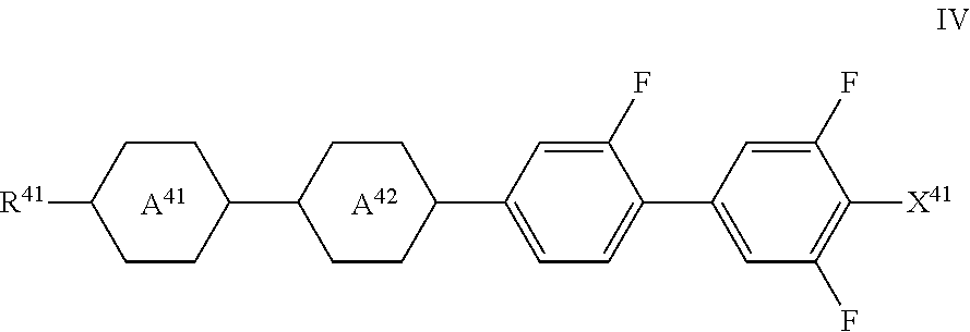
C1CC([R41])CCC1C1CCC(C2=CC=C(C3=CC(F)=C([X41])C(F)=C3)C(F)=C2)CC1.[A41].[A42]
